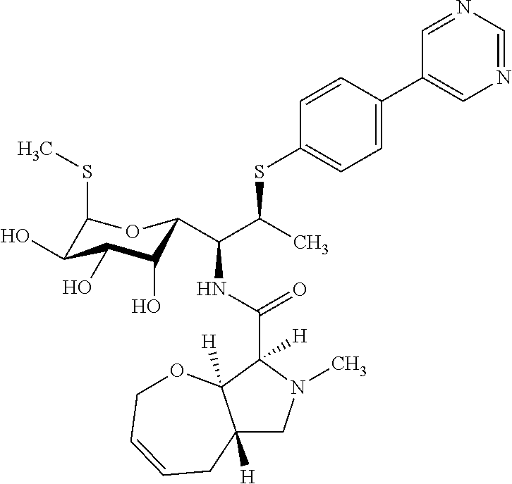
C12([H])CN(C)C(C(NC(C(C)SC3=CC=C(C4=CN=CN=C4)C=C3)C3C(O)C(O)C(O)C(SC)O3)=O)([H])C1([H])OCC=CC2
